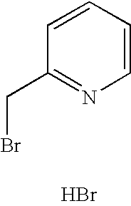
C1=CC(CBr)=NC=C1.Br
